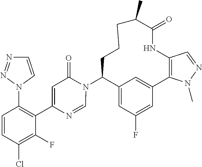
C12=CC(F)=CC(=C1)C1=C(NC(=O)C(C)CCCC2N2C(=O)C=C(C3=C(N4C=CN=N4)C=CC(Cl)=C3F)N=C2)C=NN1C
